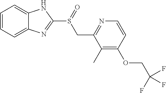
C1=CC=C2C(=C1)NC(S(=O)CC1=NC=CC(OCC(F)(F)F)=C1C)=N2
